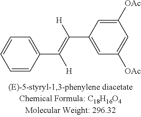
C1=CC(C(=C([H])C2=CC([OAc])=CC([OAc])=C2)[H])=CC=C1
